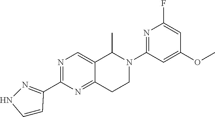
O(C1=CC(N2C(C)C3=CN=C(C4=NNC=C4)N=C3CC2)=NC(F)=C1)C
